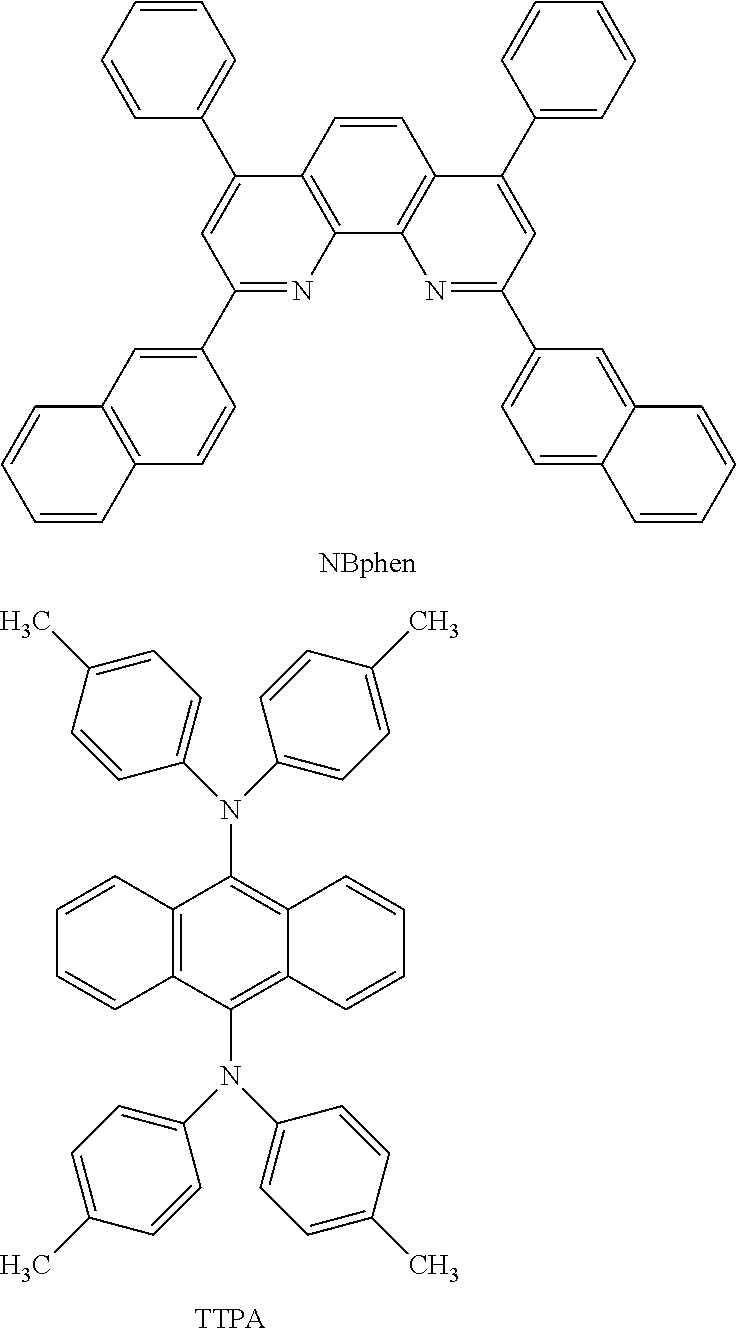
C12=C(C3=C(C=C1)C(C1=CC=CC=C1)=CC(C1=CC4=C(C=C1)C=CC=C4)=N3)N=C(C1=CC=C3C(=C1)C=CC=C3)C=C2C1=CC=CC=C1.C1=CC2=C(C=C1)C(N(C1=CC=C(C)C=C1)C1=CC=C(C)C=C1)=C1C(=C2N(C2=CC=C(C)C=C2)C2=CC=C(C)C=C2)C=CC=C1
